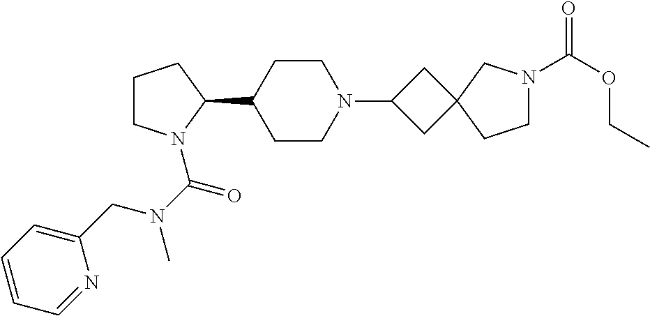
C1CN(C(=O)N(CC2=CC=CC=N2)C)C(C2CCN(C3CC4(C3)CCN(C(OCC)=O)C4)CC2)C1
